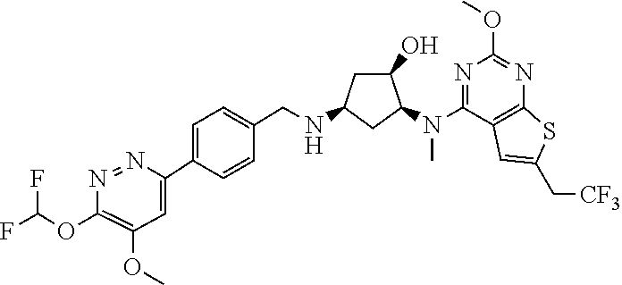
C1(OC(F)F)=C(OC)C=C(C2=CC=C(CNC3CC(O)C(N(C4=NC(OC)=NC5=C4C=C(C[CF3])S5)C)C3)C=C2)N=N1
